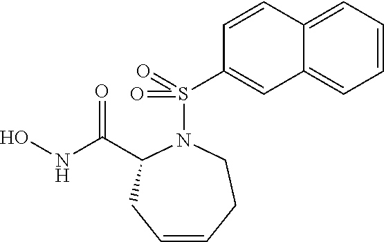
ONC(=O)C1N(S(=O)(=O)C2=CC3=CC=CC=C3C=C2)CCC=CC1
